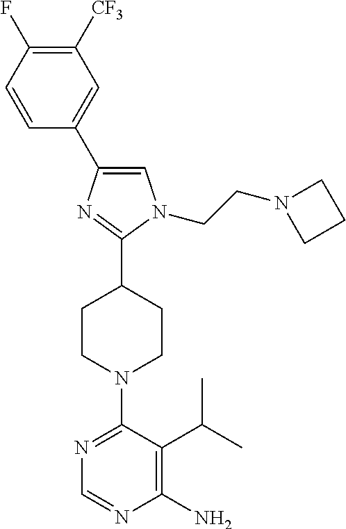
C1([CF3])=C(F)C=CC(C2=CN(CCN3CCC3)C(C3CCN(C4=NC=NC(N)=C4C(C)C)CC3)=N2)=C1
